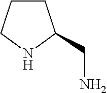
C1CCNC1CN
